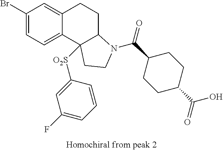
BrC1=CC=C2C(=C1)CCC1C2([O2S]C2=CC(F)=CC=C2)CCN1C(=O)C1CCC(C(O)=O)CC1
